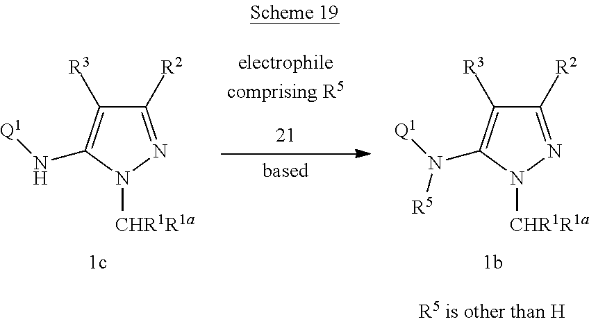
C1([R2])=NN([CHR1R1a])C(N[Q1])=C1[R3].C1([R2])=NN([CHR1R1a])C(N([Q1])[R5])=C1[R3]
